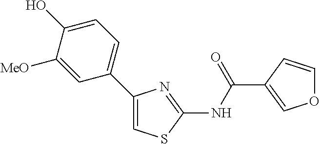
C1(C(NC2=NC(C3=CC=C(O)C([MeO])=C3)=CS2)=O)=COC=C1
